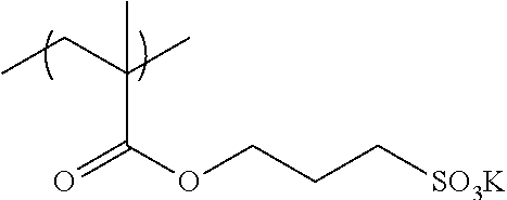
CCC(C)(C(OCCC[SO3K])=O)C
